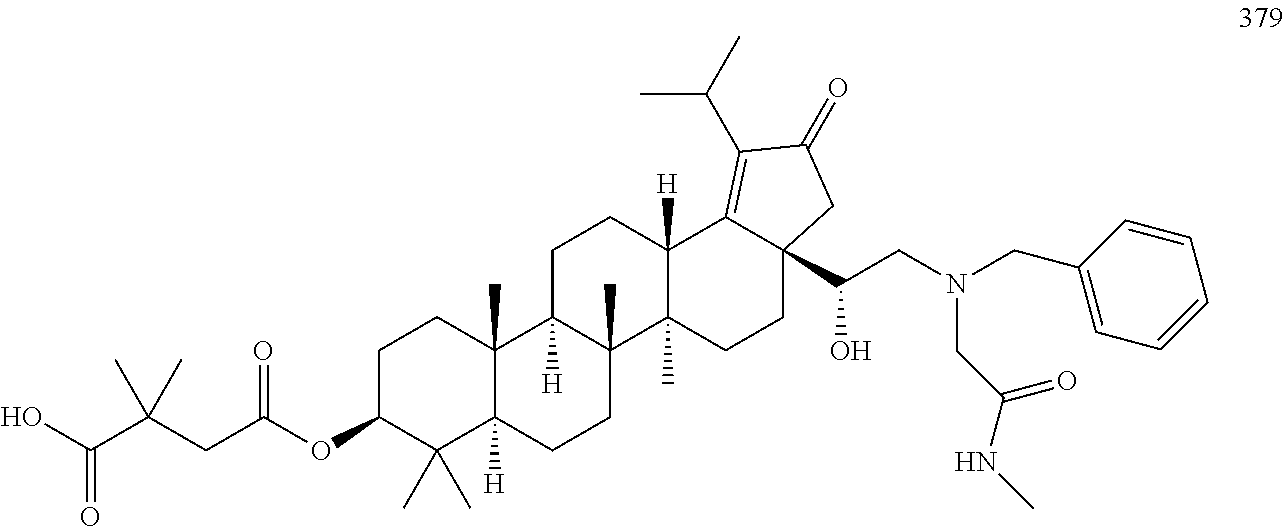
C1CC2(C)C([H])(C(C)(C)C1OC(CC(C(O)=O)(C)C)=O)CCC1(C)C2([H])CCC2([H])C1(C)CCC1(C(CN(CC3=CC=CC=C3)CC(NC)=O)O)C2=C(C(C)C)C(=O)C1
